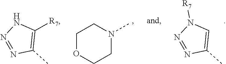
C1=C(C)N=NN1[R7].C1OCCN(C)C1.C1([R7])=C(C)N=NN1
